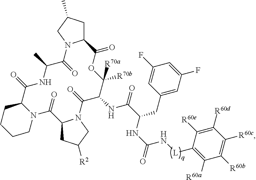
C12CC(C)CN1C(=O)C(C)NC(=O)C1CCCCN1C(=O)C1CC([R2])CN1C(=O)C(NC(C(NC(=O)N[L]C1=C([R60a])C([R60b])=C([R60c])C([R60d])=C1[R60e])CC1=CC(F)=CC(F)=C1)=O)C([R70b])([R70a])OC2=O
